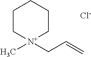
C1C[N+](CC=C)(C)CCC1.[Cl-]
